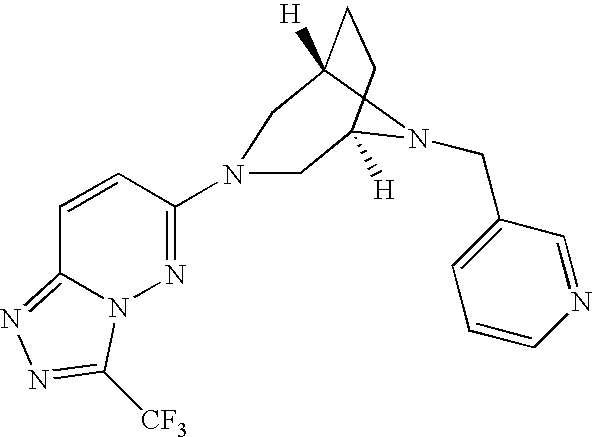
C1(N2CC3([H])CCC([H])(C2)N3CC2=CC=CN=C2)=NN2C(=NN=C2[CF3])C=C1
